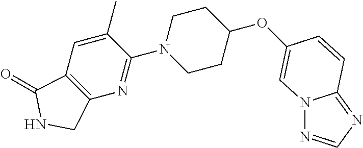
O(C1CCN(C2=NC3=C(C=C2C)C(=O)NC3)CC1)C1=CN2N=CN=C2C=C1
